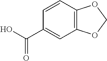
C12=C(C=CC(C(O)=O)=C1)OCO2
